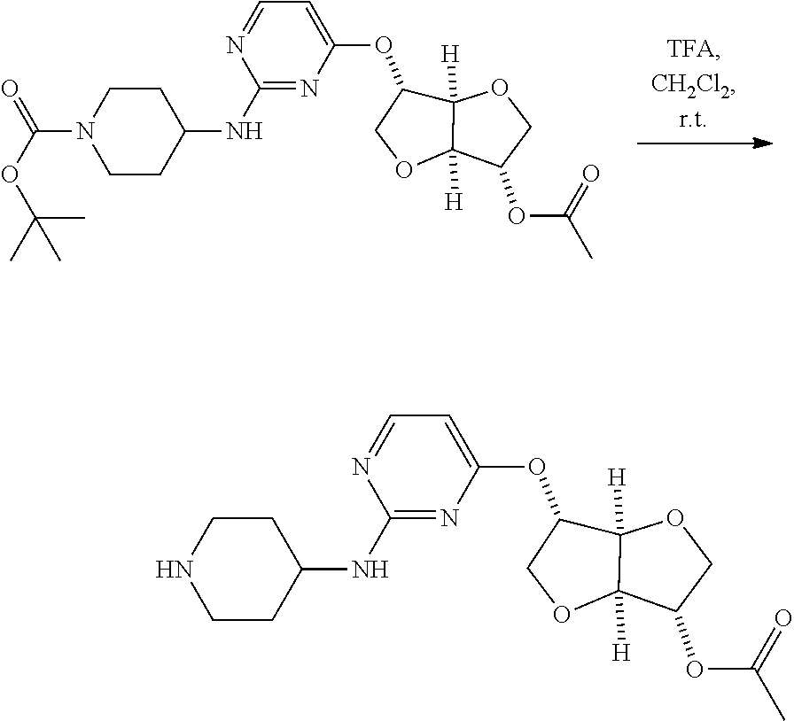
C12([H])C([H])(OCC1OC1=CC=NC(NC3CCN(C(OC(C)(C)C)=O)CC3)=N1)C(OC(C)=O)CO2.C12([H])C([H])(OCC1OC1=CC=NC(NC3CCNCC3)=N1)C(OC(C)=O)CO2
